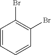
C1=CC=CC(Br)=C1Br
